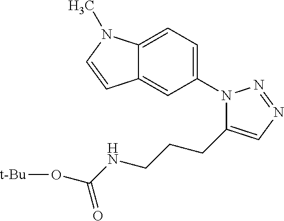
C1(N2C(CCCNC(O[t-Bu])=O)=CN=N2)=CC=C2C(=C1)C=CN2C
